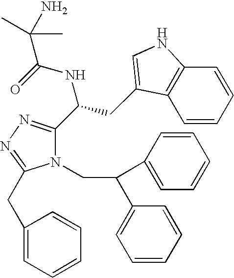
N1(CC(C2=CC=CC=C2)C2=CC=CC=C2)C(C(CC2=CNC3=C2C=CC=C3)NC(=O)C(N)(C)C)=NN=C1CC1=CC=CC=C1
